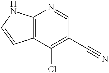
C12=C(C(Cl)=C(C#N)C=N1)C=CN2
